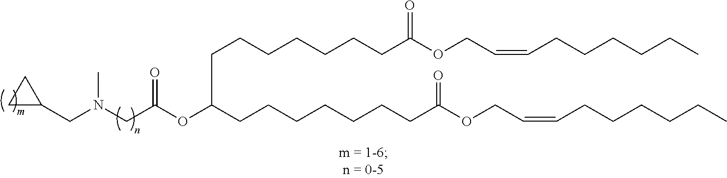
C1(CN(CC(OC(CCCCCCCC(OCC=CCCCCCC)=O)CCCCCCCC(OCC=CCCCCCC)=O)=O)C)CC1
